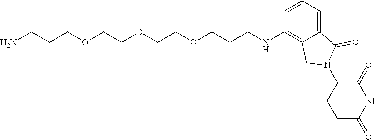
NCCCOCCOCCOCCCNC1=C2C(=CC=C1)C(=O)N(C1CCC(=O)NC1=O)C2
